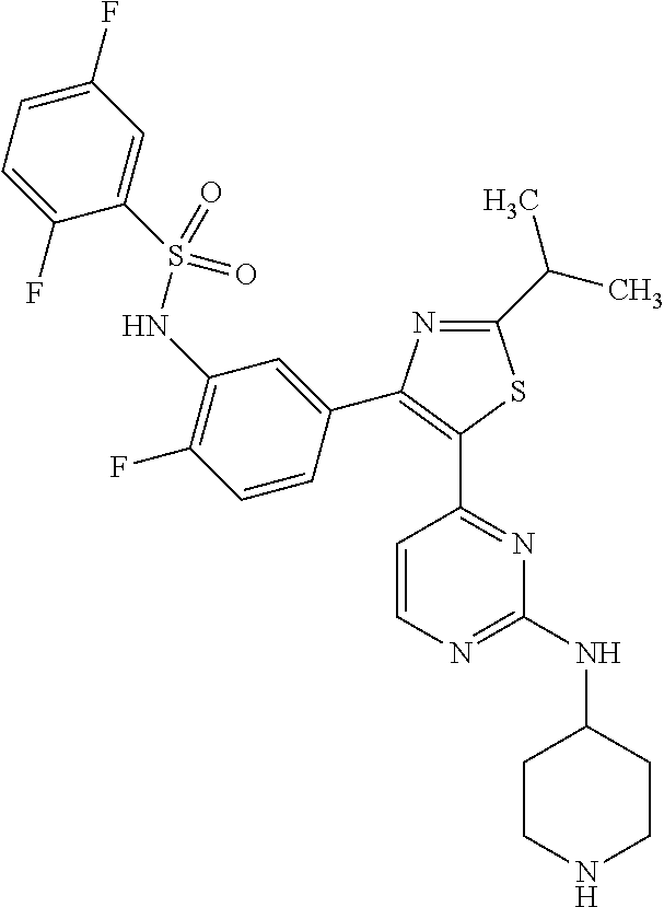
C1=C(F)C=C(S(NC2=C(F)C=CC(C3=C(C4=NC(NC5CCNCC5)=NC=C4)SC(C(C)C)=N3)=C2)(=O)=O)C(F)=C1
